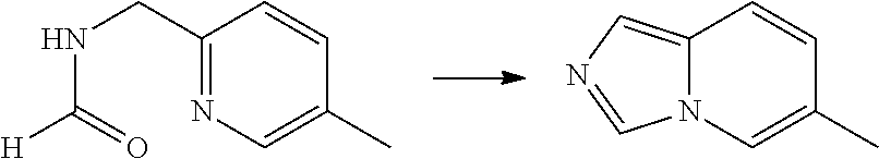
C1(CNC([H])=O)=NC=C(C)C=C1.C12=CN=CN1C=C(C)C=C2
